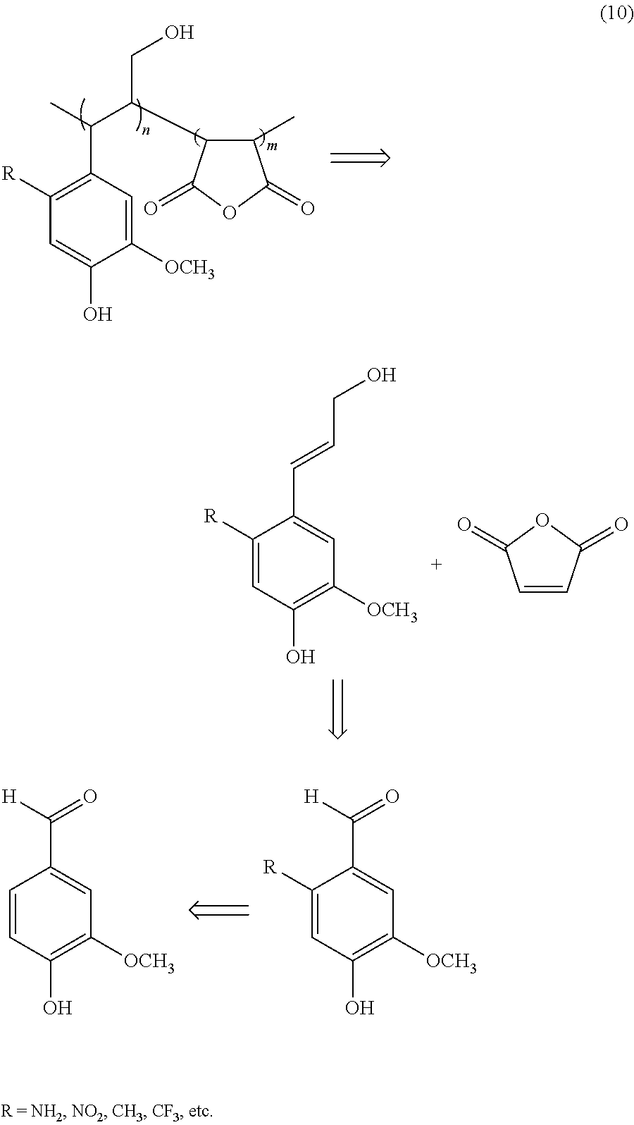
C1([R])=C(C(C)C(C2C(C)C(=O)OC2=O)CO)C=C([OCH3])C(O)=C1.C1([R])=CC(O)=C([OCH3])C=C1C=CCO.C1=CC(=O)OC1=O.C1([R])=CC(O)=C([OCH3])C=C1C([H])=O.C1=CC(O)=C([OCH3])C=C1C([H])=O
